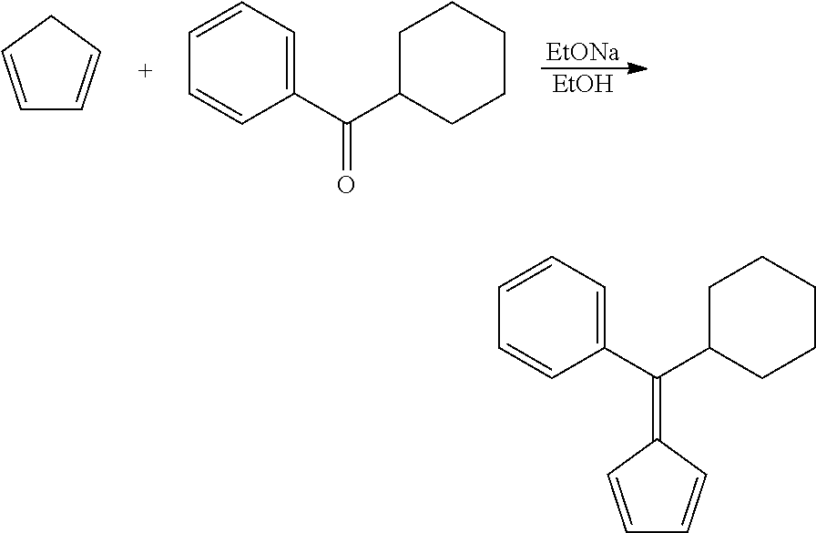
C1=CCC=C1.[EtONa].[EtOH].C1=CC=C(C(C2CCCCC2)=O)C=C1.C1=CC=C(C(C2CCCCC2)=C2C=CC=C2)C=C1
